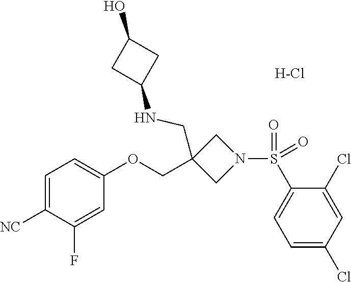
C1=C([NC])C(F)=CC(OCC2(CNC3CC(O)C3)CN(S(C3=CC=C(Cl)C=C3Cl)(=O)=O)C2)=C1.[H-Cl]
